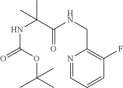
N1=CC=CC(F)=C1CNC(C(NC(=O)OC(C)(C)C)(C)C)=O
